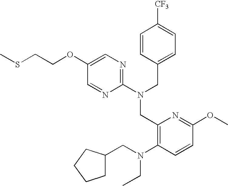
C1(OCCSC)=CN=C(N(CC2=CC=C([CF3])C=C2)CC2=C(N(CC3CCCC3)CC)C=CC(OC)=N2)N=C1
